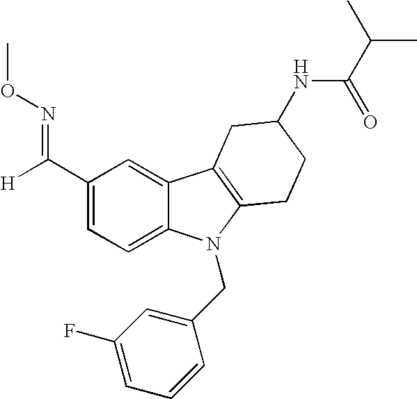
C1(C([H])=NOC)=CC=C2C(=C1)C1=C(N2CC2=CC(F)=CC=C2)CCC(NC(C(C)C)=O)C1
